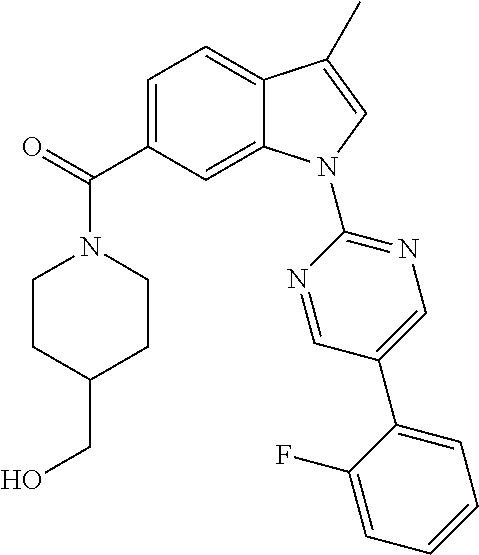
O=C(C1=CC=C2C(=C1)N(C1=NC=C(C3=CC=CC=C3F)C=N1)C=C2C)N1CCC(CO)CC1
